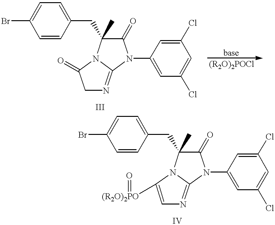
C1(CC2(C)C(=O)N(C3=CC(Cl)=CC(Cl)=C3)C3=NCC(=O)N23)=CC=C(Br)C=C1.C1(CC2(C)C(=O)N(C3=CC(Cl)=CC(Cl)=C3)C3=NC=C([(R2O)2PO]=O)N23)=CC=C(Br)C=C1
